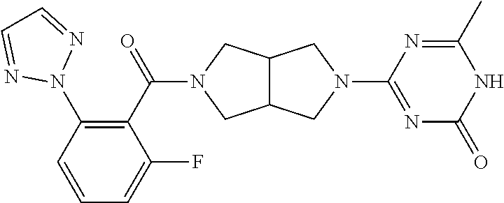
C12C(CN(C(C3=C(N4N=CC=N4)C=CC=C3F)=O)C1)CN(C1=NC(=O)NC(C)=N1)C2
